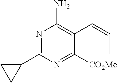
C1(C2=NC(N)=C(C=CC)C([CO2Me])=N2)CC1
